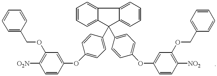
C12=CC=CC=C1C1=CC=CC=C1C2(C1=CC=C(OC2=CC(OCC3=CC=CC=C3)=C([O2N])C=C2)C=C1)C1=CC=C(OC2=CC(OCC3=CC=CC=C3)=C([NO2])C=C2)C=C1
